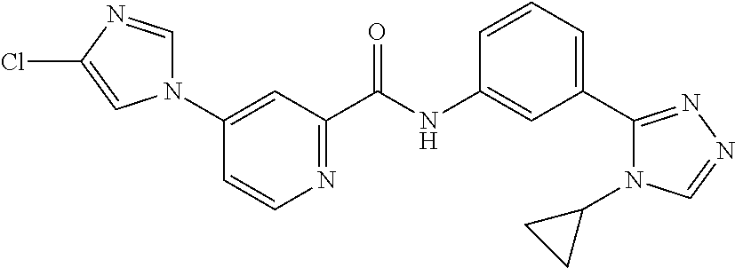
C1(N2C=NC(Cl)=C2)=CC(C(NC2=CC(C3=NN=CN3C3CC3)=CC=C2)=O)=NC=C1
